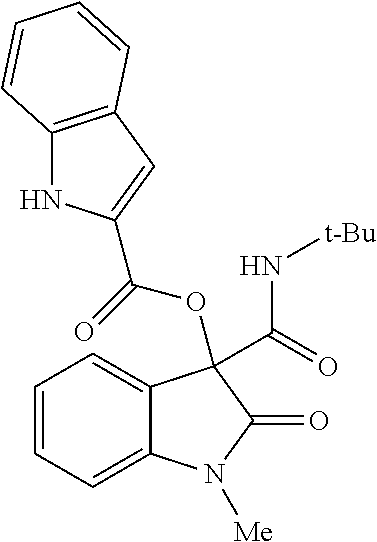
C1=CC=C2C(=C1)C(C(=O)N[t-Bu])(OC(=O)C1=CC3=C(N1)C=CC=C3)C(=O)N2[Me]
